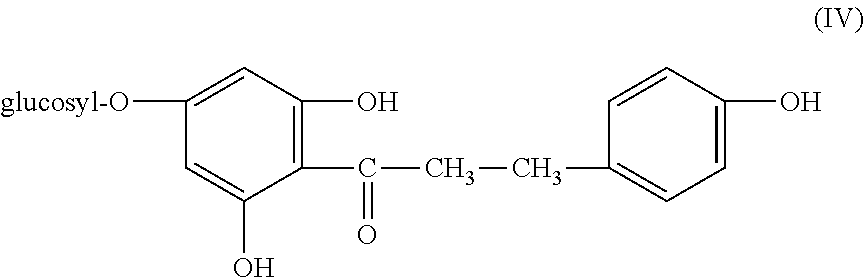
C1=C([glucosyl-O])C=C(O)C(C(=O)CCC2=CC=C(O)C=C2)=C1O
